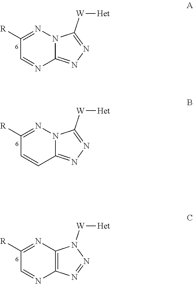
C1([R])=NN2C(=NN=C2[W][Het])N=C1.C1([R])=NN2C(=NN=C2[W][Het])C=C1.C1([R])=NC2=C(N=C1)N=NN2[W][Het]
